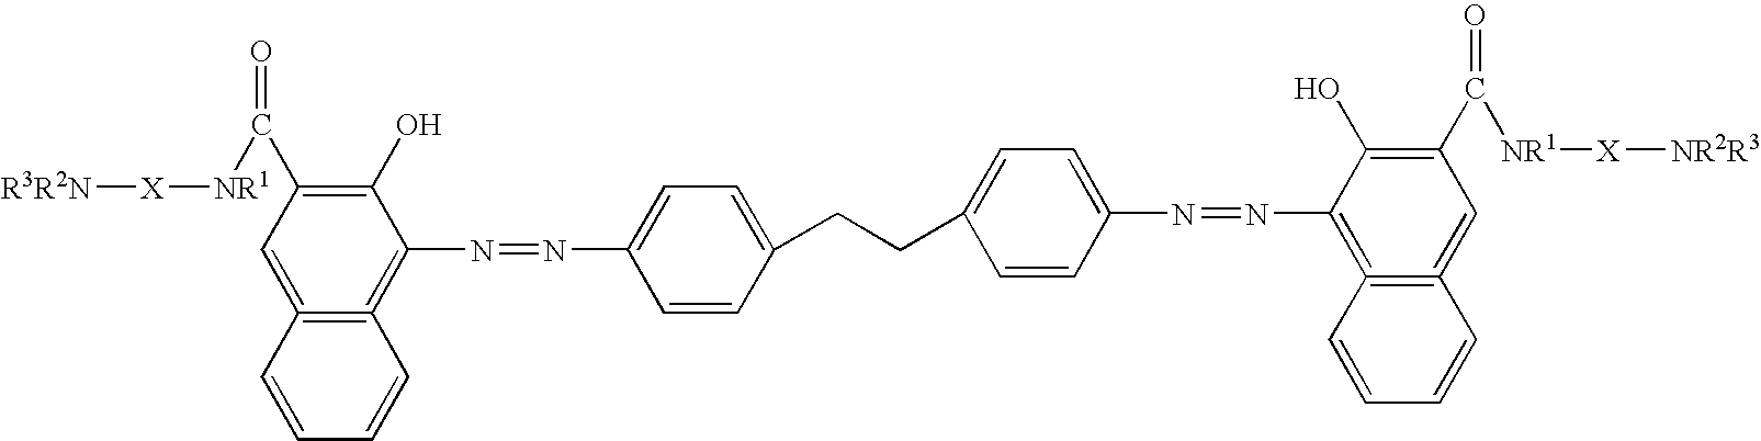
C1(O)=C(C([NR1][X][R3R2N])=O)C=C2=C(=C1N=NC1=CC=C(CCC3=CC=C(N=NC4=C5=C(=CC(C([NR1][X][NR2R3])=O)=C4O)C=CC=C5)C=C3)C=C1)C=CC=C2
